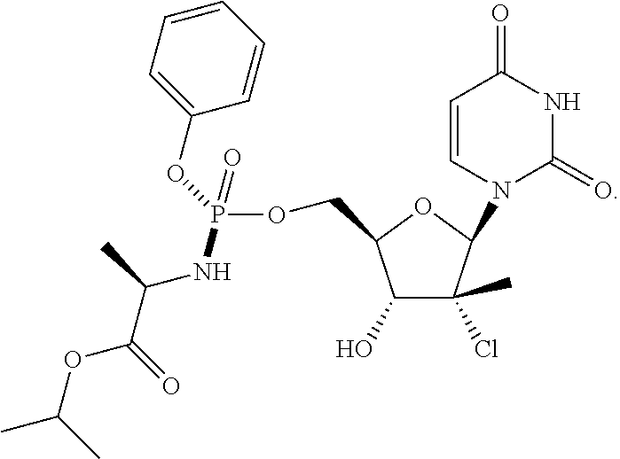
C1(O)C(Cl)(C)C(N2C(=O)NC(=O)C=C2)OC1COP(NC(C(=O)OC(C)C)C)(OC1=CC=CC=C1)=O
